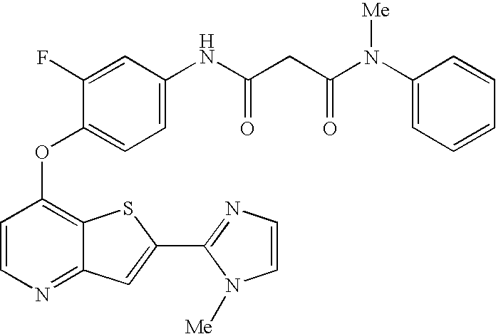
C1=CN=C2C(=C1OC1=CC=C(NC(CC(N(C3=CC=CC=C3)[Me])=O)=O)C=C1F)SC(C1=NC=CN1[Me])=C2
